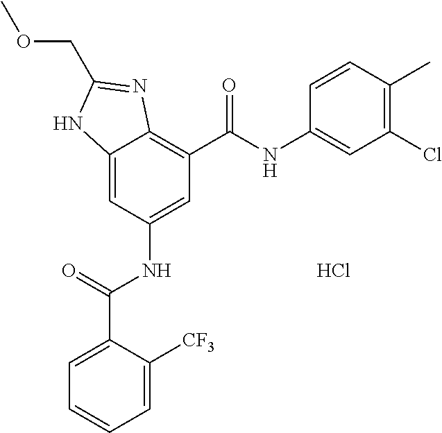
C12=CC(NC(=O)C3=CC=CC=C3[CF3])=CC(C(=O)NC3=CC(Cl)=C(C)C=C3)=C1N=C(COC)N2.Cl
